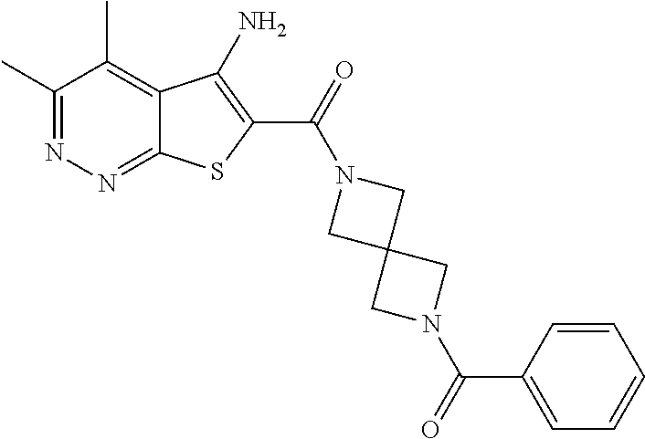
C1(C)=NN=C2C(=C1C)C(N)=C(C(=O)N1CC3(C1)CN(C(C1=CC=CC=C1)=O)C3)S2
